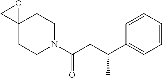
C1=CC(C(CC(N2CCC3(CC2)OC3)=O)C)=CC=C1
